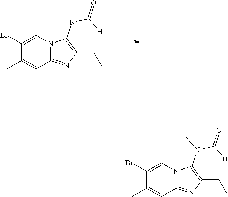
C1(C)=CC2=NC(CC)=C(NC(=O)[H])N2C=C1Br.C1(C)=CC2=NC(CC)=C(N(C(=O)[H])C)N2C=C1Br
